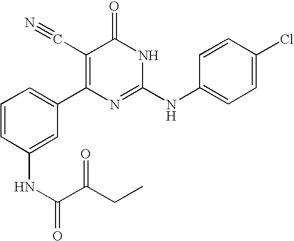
C1(NC(C(CC)=O)=O)=CC(C2=C(C#N)C(=O)NC(NC3=CC=C(Cl)C=C3)=N2)=CC=C1
